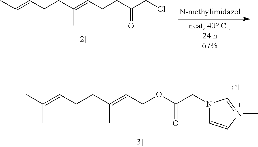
CC(=CCCC(=CCCC(CCl)=O)C)C.CC(=CCCC(=CCOC(CN1C=CN(C)=C1)=O)C)C.[Cl-]
